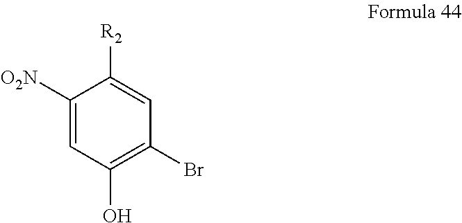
C1([O2N])=CC(O)=C(Br)C=C1[R2]
